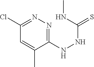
C1(NNC(=S)NC)=NN=C(Cl)C=C1C
